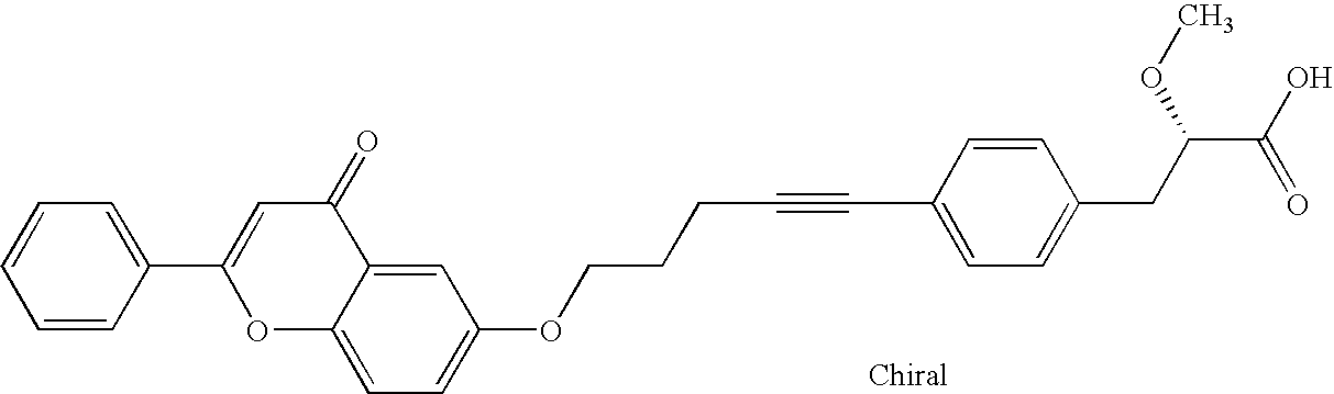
C12=CC=C(OCCCC#CC3=CC=C(CC(OC)C(O)=O)C=C3)C=C1C(=O)C=C(C1=CC=CC=C1)O2
